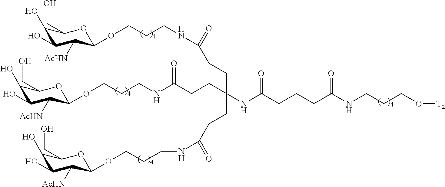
[T2]OCCCNC(CCCC(NC(CCC(NCCCOC1C([AcHN])C(O)C(O)C(CO)O1)=O)(CCC(=O)NCCCOC1C([AcHN])C(O)C(O)C(CO)O1)CCC(=O)NCCCOC1C([AcHN])C(O)C(O)C(CO)O1)=O)=O
